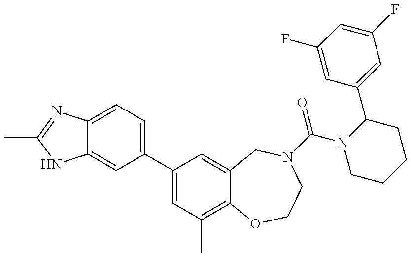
C12=CC(C3=CC(C)=C4C(=C3)CN(C(N3CCCCC3C3=CC(F)=CC(F)=C3)=O)CCO4)=CC=C1N=C(C)N2
